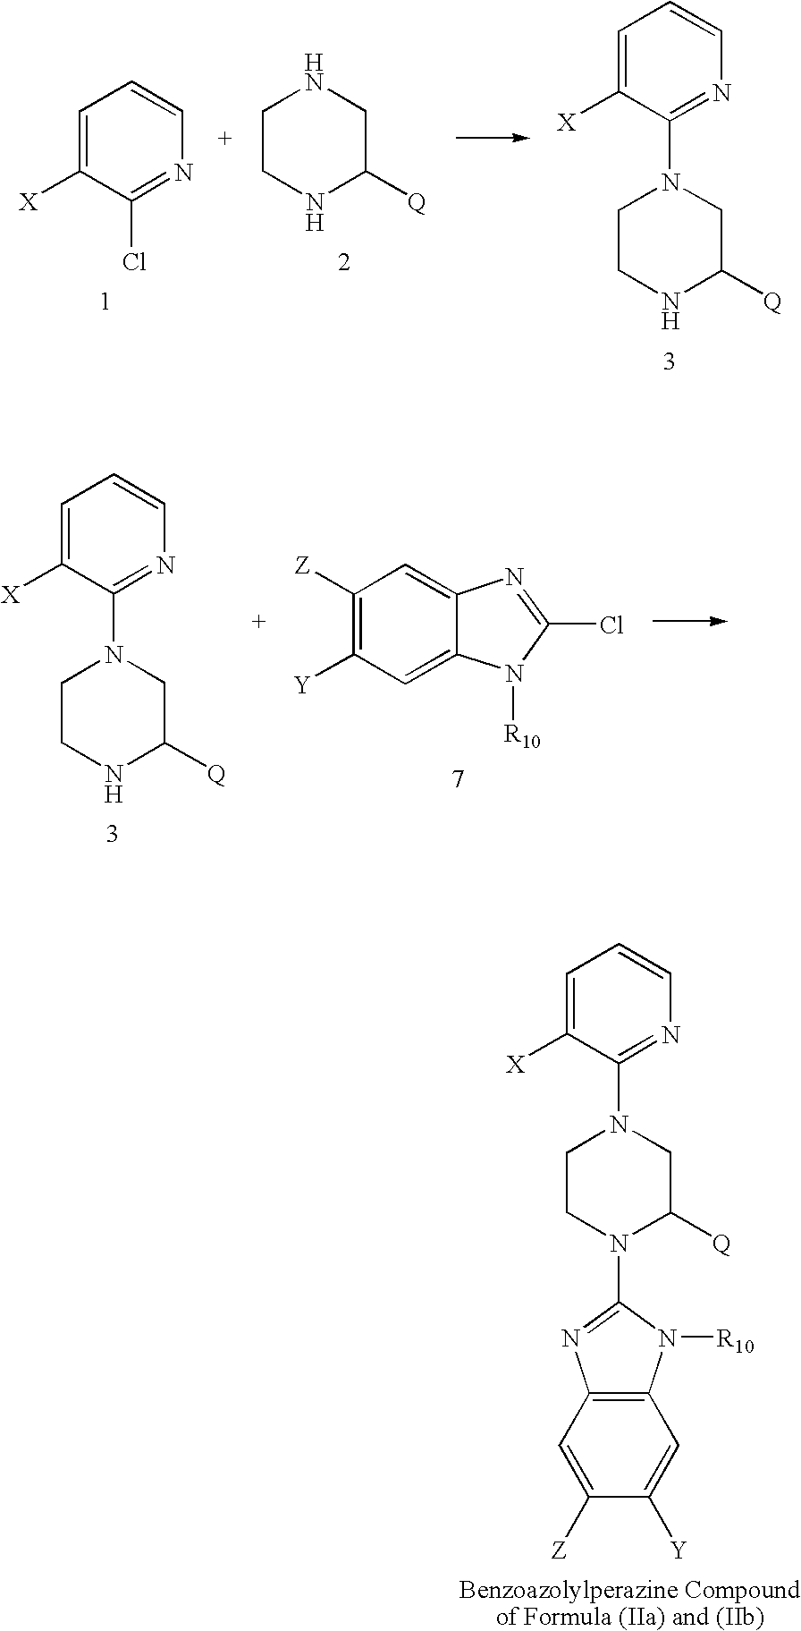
C1=C([X])C(Cl)=NC=C1.C1CNC([Q])CN1.C1=C([X])C(N2CCNC([Q])C2)=NC=C1.C1=C([X])C(N2CCN(C3=NC4=C(N3[R10])C=C([Y])C([Z])=C4)C([Q])C2)=NC=C1.C1=C([X])C(N2CCNC([Q])C2)=NC=C1.C1([Z])=C([Y])C=C2C(=C1)N=C(Cl)N2[R10]
